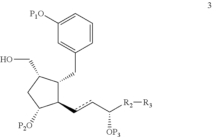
C1(ccC([R2][R3])[OP3])C(CC2=CC([P1O])=CC=C2)C(CO)CC1[P2O]
